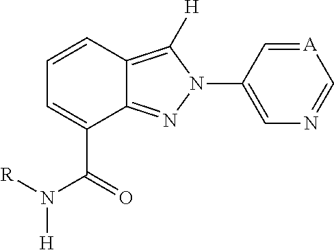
C1=CC2=C([H])N(C3=CN=C[A]=C3)N=C2C(C(N([R])[H])=O)=C1
